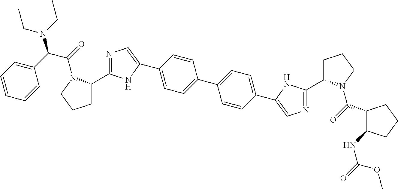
C1C(C2=NC=C(C3=CC=C(C4=CC=C(C5=CN=C(C6CCCN6C(=O)C6C(NC(=O)OC)CCC6)N5)C=C4)C=C3)N2)N(C(=O)C(C2=CC=CC=C2)N(CC)CC)CC1
